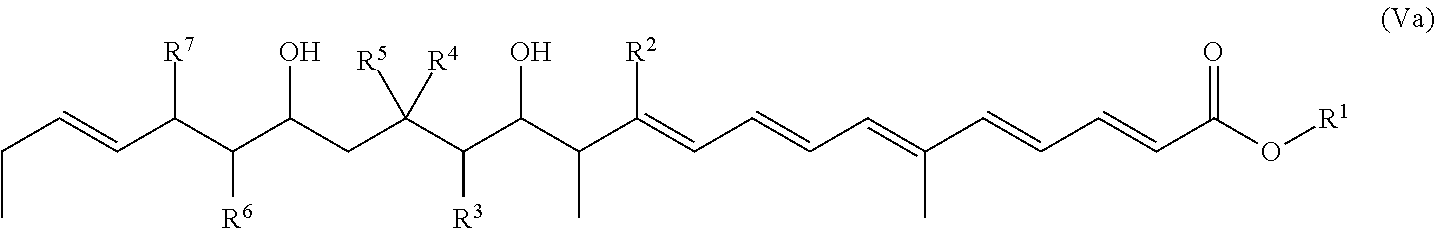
C(C=CC(C(C(CC(C(C(C(C(=CC=CC=C(C=CC=CC(O[R1])=O)C)[R2])C)O)[R3])([R4])[R5])O)[R6])[R7])C
